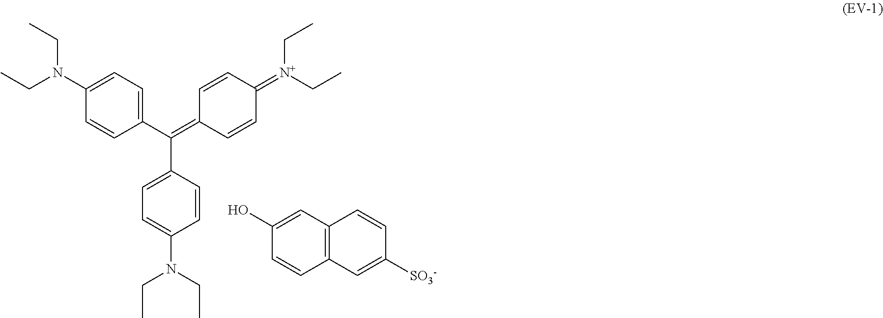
C1(C(=C2C=CC(=[N+](CC)CC)C=C2)C2=CC=C(N(CC)CC)C=C2)=CC=C(N(CC)CC)C=C1.OC1=CC2=C(C=C1)C=C([SO3-])C=C2
